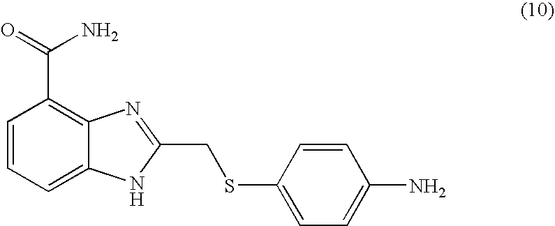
C1=CC=C2C(=C1C(=O)N)N=C(CSC1=CC=C(N)C=C1)[N H]2
